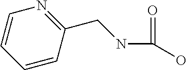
C(=O)(O)NCC1=NC=CC=C1
